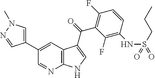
C1(C2=CC3=C(N=C2)NC=C3C(=O)C2=C(F)C=CC(NS(=O)(CCC)=O)=C2F)=CN(C)N=C1
